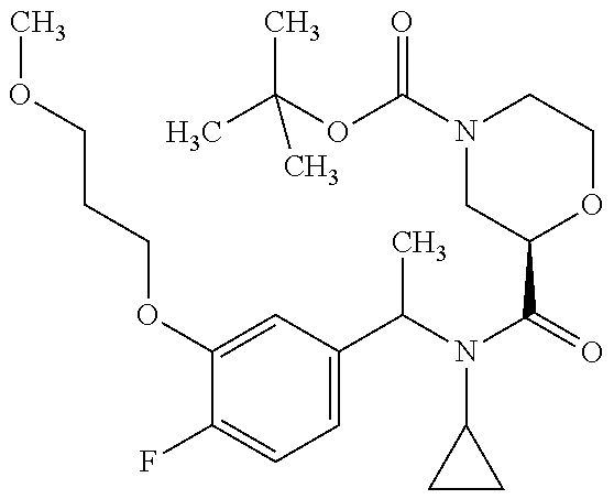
C1(OCCCOC)=CC(C(N(C(=O)C2OCCN(C(OC(C)(C)C)=O)C2)C2CC2)C)=CC=C1F
